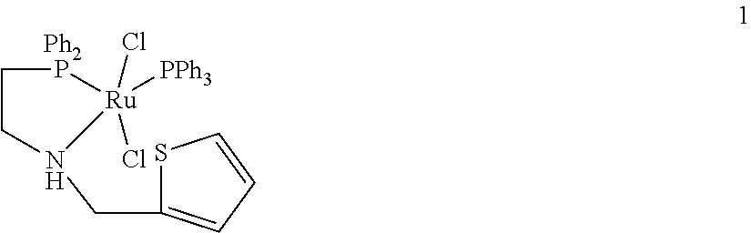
[Ph2].S1C(CN2CCP[Ru]2([PPh3])(Cl)Cl)=CC=C1
